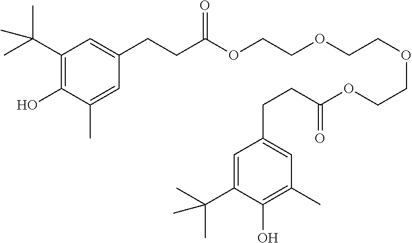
C1(C(C)(C)C)=C(O)C(C)=CC(CCC(OCCOCCOCCOC(CCC2=CC(C)=C(O)C(C(C)(C)C)=C2)=O)=O)=C1
